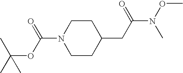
C1CC(CC(N(C)OC)=O)CCN1C(OC(C)(C)C)=O
